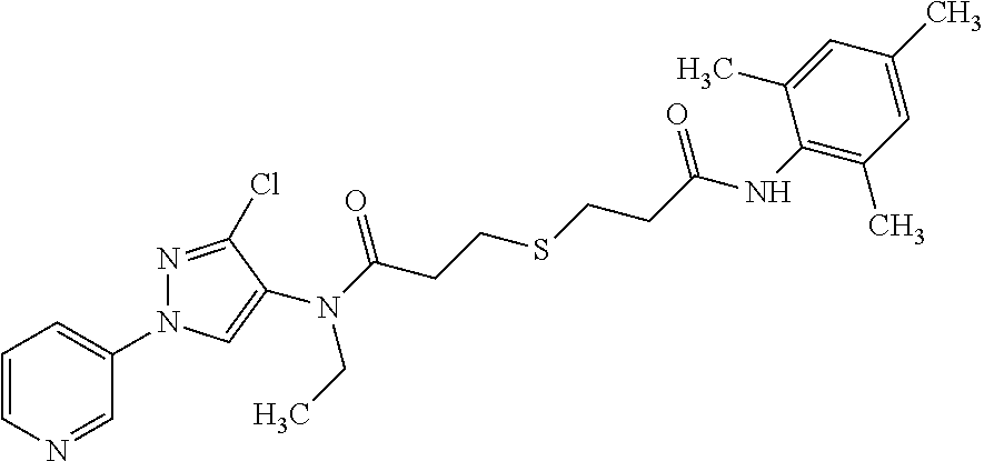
C1=CN=CC(N2N=C(Cl)C(N(C(CCSCCC(NC3=C(C)C=C(C)C=C3C)=O)=O)CC)=C2)=C1
